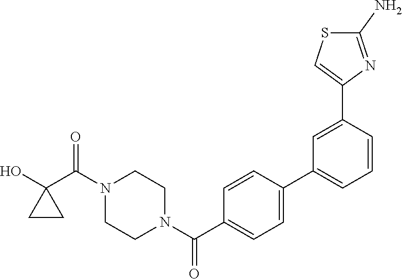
OC1(C(N2CCN(C(=O)C3=CC=C(C4=CC=CC(C5=CSC(N)=N5)=C4)C=C3)CC2)=O)CC1
